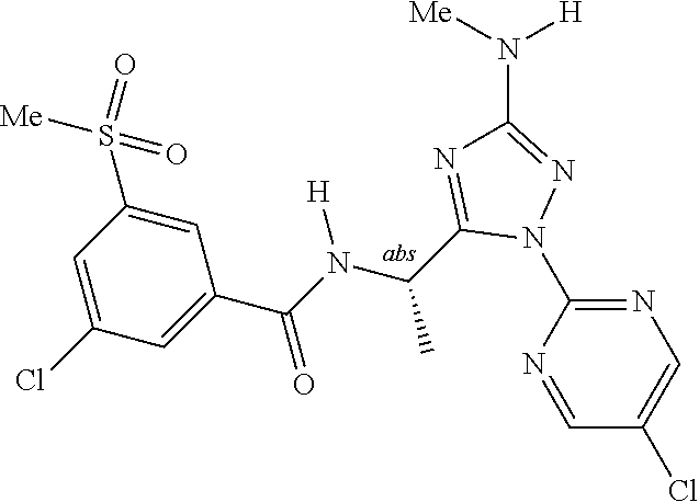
C1(N2N=C(N([H])[Me])N=C2C(C)N([H])C(=O)C2=CC(Cl)=CC(S(=O)(=O)[Me])=C2)=NC=C(Cl)C=N1
